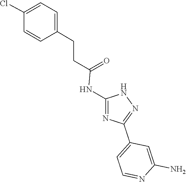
N1C(NC(CCC2=CC=C(Cl)C=C2)=O)=NC(C2=CC=NC(N)=C2)=N1
